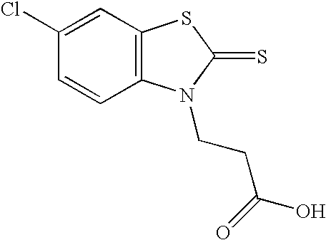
C12=C(C=C(Cl)C=C1)SC(=S)N2CCC(O)=O
